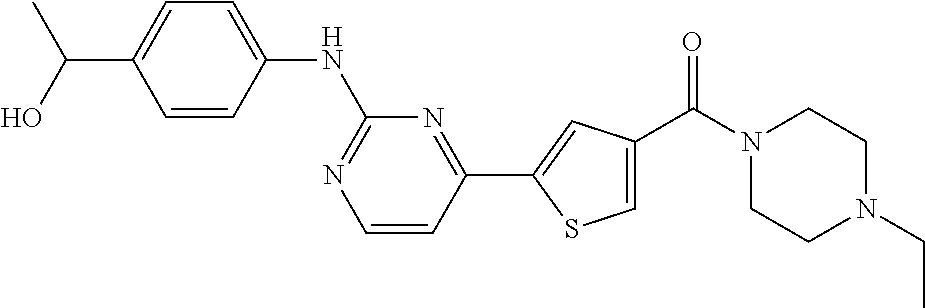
C1=CC(C2=CC(C(N3CCN(CC)CC3)=O)=CS2)=NC(NC2=CC=C(C(O)C)C=C2)=N1
